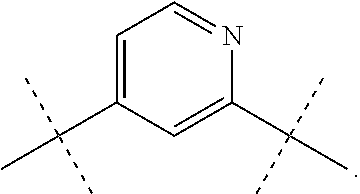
C1=C(C(C)(C)C)C=C(C(C)(C)C)N=C1
